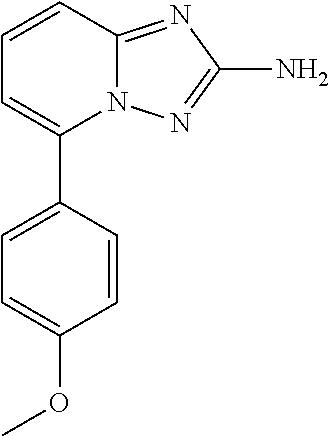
C1=CC2=NC(N)=NN2C(C2=CC=C(OC)C=C2)=C1
